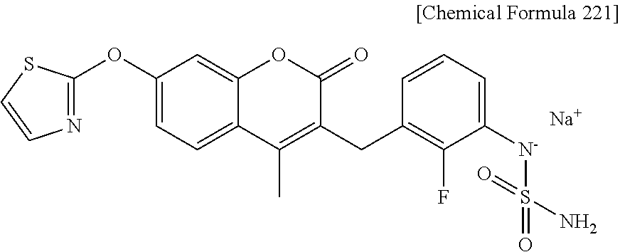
C1(OC2=NC=CS2)=CC=C2C(=C1)OC(=O)C(CC1=C(F)C([N-]S(=O)(N)=O)=CC=C1)=C2C.[Na]
